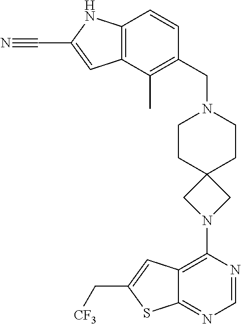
N1=CN=C2C(=C1N1CC3(C1)CCN(CC1=C(C)C4=C(C=C1)NC(C#N)=C4)CC3)C=C(C[CF3])S2
